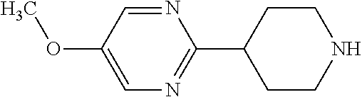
N1=CC(OC)=CN=C1C1CCNCC1
